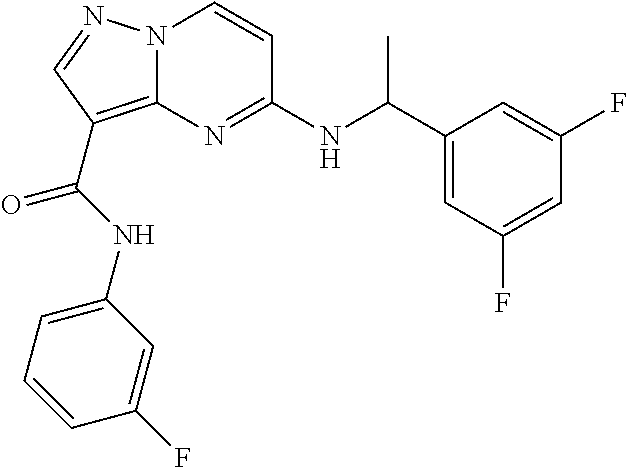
N(C1=NC2=C(C(=O)NC3=CC=CC(F)=C3)C=NN2C=C1)C(C1=CC(F)=CC(F)=C1)C
